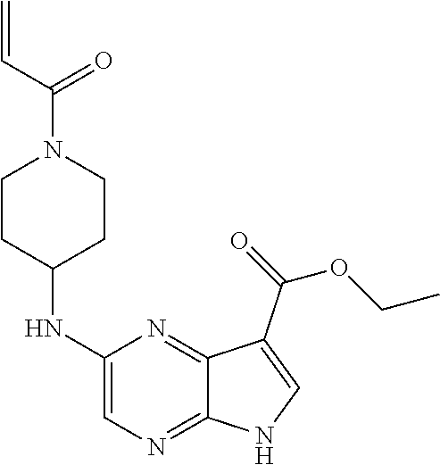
C1(NC2CCN(C(=O)C=C)CC2)=CN=C2C(=N1)C(C(=O)OCC)=CN2
